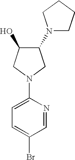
C1(N2CCCC2)C(O)CN(C2=CC=C(Br)C=N2)C1
